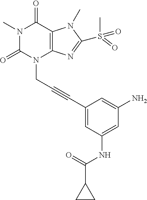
N1(C)C(=O)N(CC#CC2=CC(NC(C3CC3)=O)=CC(N)=C2)C2=C(C1=O)N(C)C(S(C)(=O)=O)=N2
